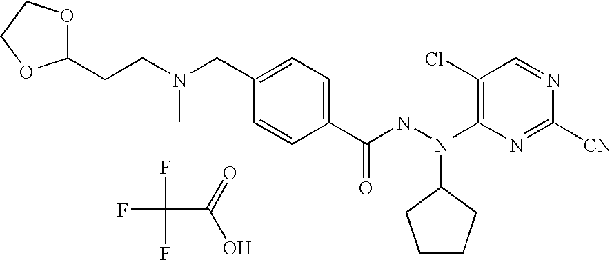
FC(C(=O)O)(F)F.CN(CCC1OCCO1)CC1=CC=C(C(NN(C2=C(Cl)C=NC([CN])=N2)C2CCCC2)=O)C=C1
